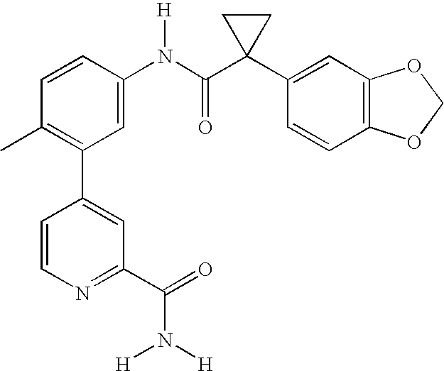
C1=CC(C)=C(C2=CC(C(=O)N([H])[H])=NC=C2)C=C1N(C(C1(C2=CC3=C(C=C2)OCO3)CC1)=O)[H]
